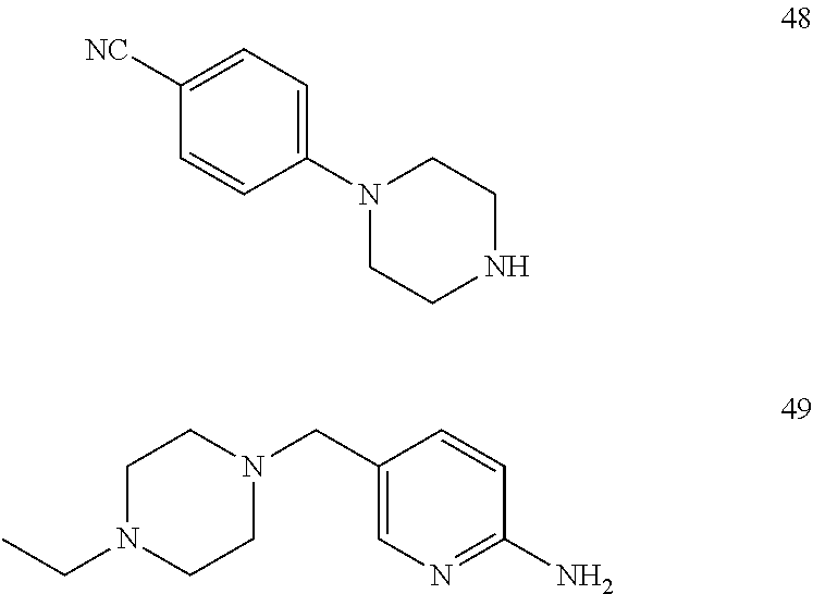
C1N(CC2=CN=C(N)C=C2)CCN(CC)C1.N1(C2=CC=C([NC])C=C2)CCNCC1
